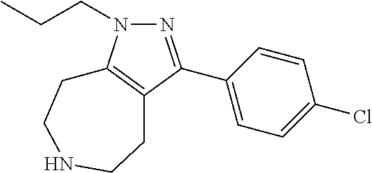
N1=C(C2=CC=C(Cl)C=C2)C2=C(N1CCC)CCNCC2
